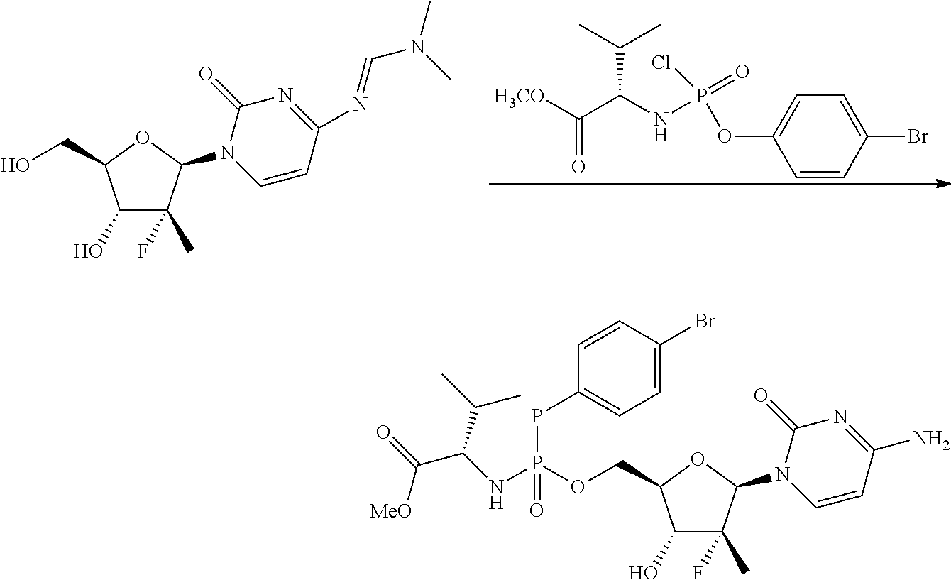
C1(O)C(C)(F)C(N2C=CC(N=CN(C)C)=NC2=O)OC1CO.C1=CC(Br)=CC=C1OP(Cl)(=O)NC(C([H3CO])=O)C(C)C.C1(O)C(C)(F)C(N2C=CC(N)=NC2=O)OC1COP(NC(C(=O)[MeO])C(C)C)(PC1=CC=C(Br)C=C1)=O
